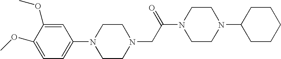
C1=C(OC)C(OC)=CC=C1N1CCN(CC(N2CCN(C3CCCCC3)CC2)=O)CC1
